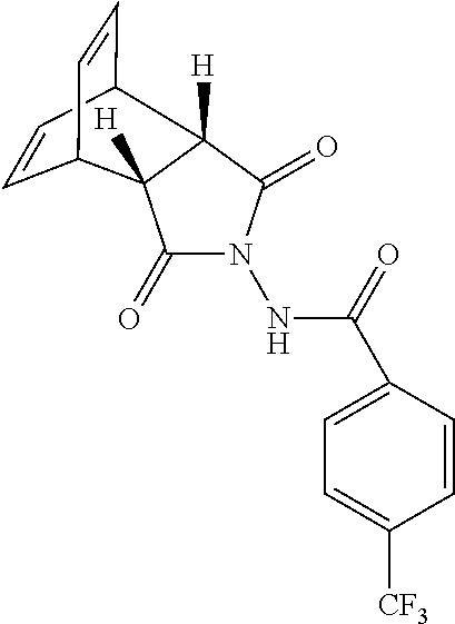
C1=CC2C=CC1C1([H])C(=O)N(NC(=O)C3=CC=C([CF3])C=C3)C(=O)C21[H]
